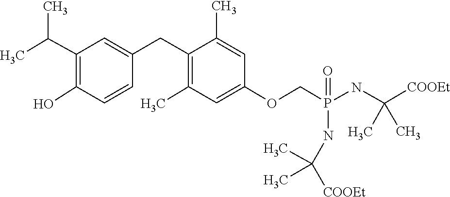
C(C)([COOEt])(C)NP(COC1=CC(C)=C(CC2=CC(C(C)C)=C(O)C=C2)C(C)=C1)(=O)NC(C)(C)[COOEt]
